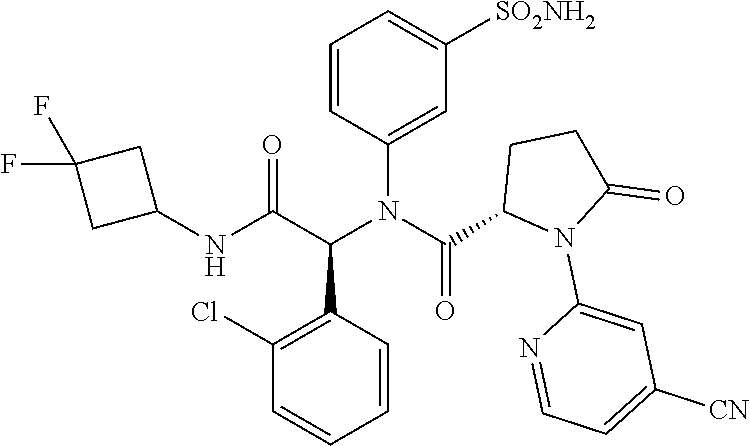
C1=C(N(C(C2N(C3=CC([CN])=CC=N3)C(=O)CC2)=O)C(C(NC2CC(F)(F)C2)=O)C2=C(Cl)C=CC=C2)C=CC=C1[SO2NH2]
